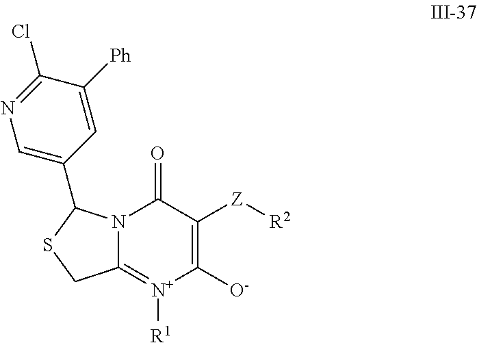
C12=[N+]([R1])C([O-])=C([Z][R2])C(=O)N1C(C1=CN=C(Cl)C([Ph])=C1)SC2
